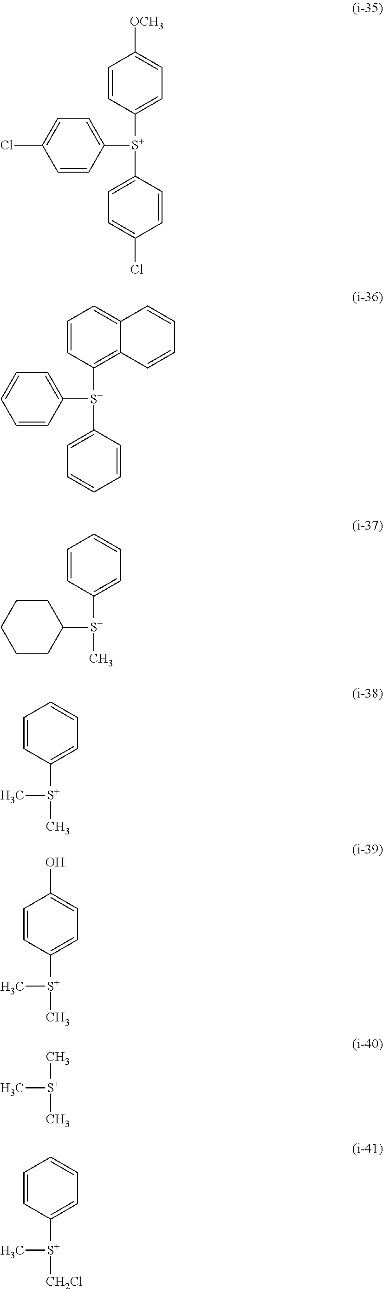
C1([S+](C2=CC=C(Cl)C=C2)C2=CC=C([OCH3])C=C2)=CC=C(Cl)C=C1.C1([S+](C2=CC=CC=C2)C2=C3C(=CC=C2)C=CC=C3)=CC=CC=C1.C1([S+](C)C2=CC=CC=C2)CCCCC1.C[S+](C)C1=CC=CC=C1.C[S+](C)C1=CC=C(O)C=C1.C[S+](C)C.C[S+]([CH2Cl])C1=CC=CC=C1
